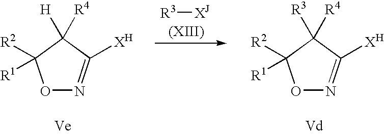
O1N=C([XH])C([H])([R4])C1([R1])[R2].[R3][XJ].O1N=C([XH])C([R3])([R4])C1([R1])[R2].[Vd]
